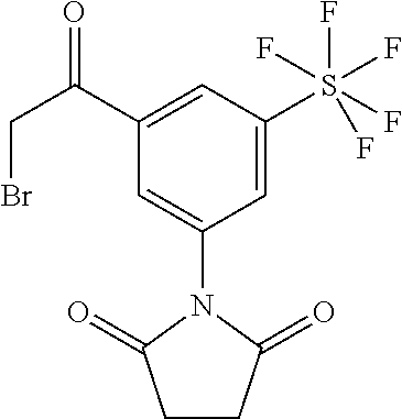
C1(C(CBr)=O)=CC(S(F)(F)(F)(F)F)=CC(N2C(=O)CCC2=O)=C1
